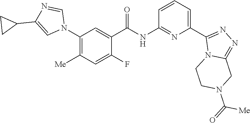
C1(N2C=NC(C3CC3)=C2)=C([Me])C=C(F)C(C(NC2=NC(C3=NN=C4N3CCN(C(=O)[Me])C4)=CC=C2)=O)=C1
